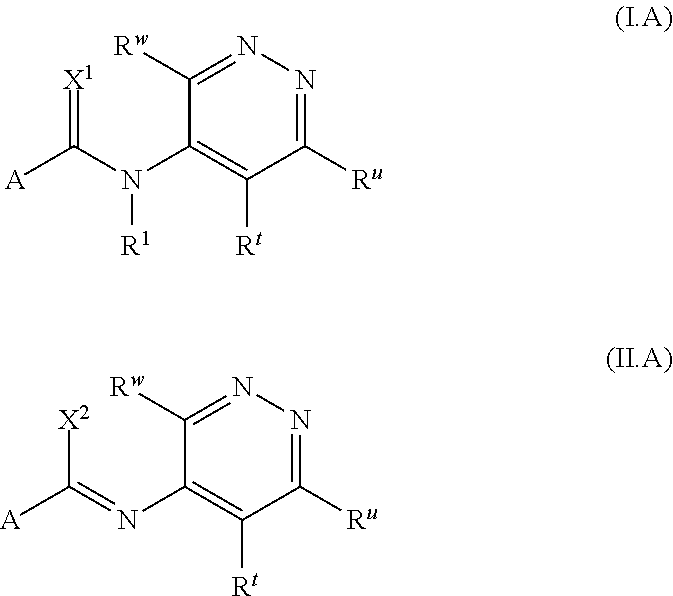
C1([Ru])=NN=C([Rw])C(N(C([A])=[X1])[R1])=C1[Rt].C1([Ru])=NN=C([Rw])C(N=C([A])[X2])=C1[Rt]
